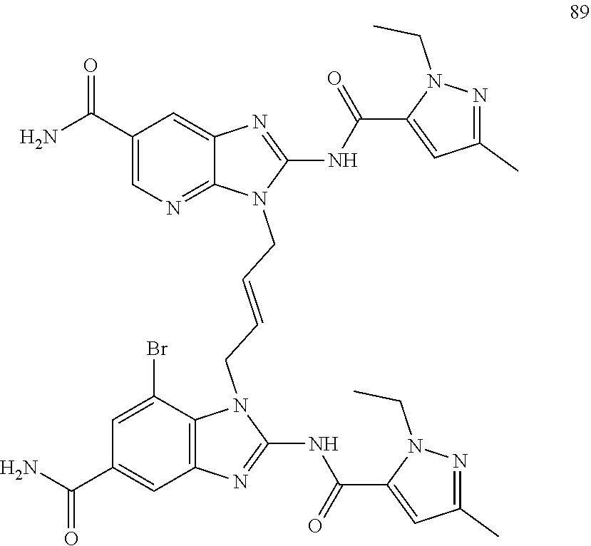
C1(C(=O)N)=CN=C2C(=C1)N=C(NC(C1=CC(C)=NN1CC)=O)N2CC=CCN1C2=C(C=C(C(=O)N)C=C2Br)N=C1NC(=O)C1=CC(C)=NN1CC
